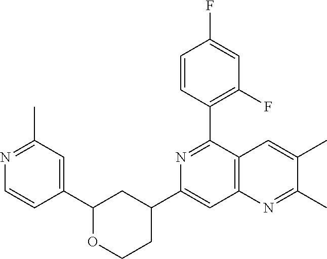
C1(C2=NC(C3CCOC(C4=CC(C)=NC=C4)C3)=CC3=C2C=C(C)C(C)=N3)=C(F)C=C(F)C=C1
